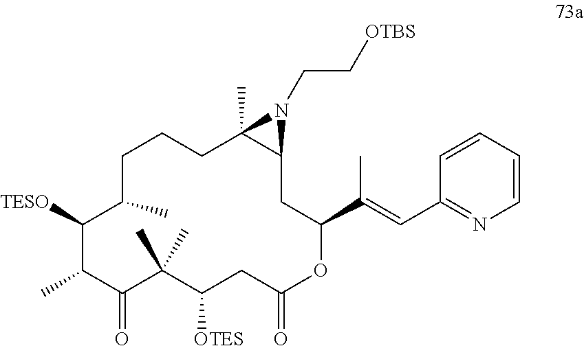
C1([TESO])C(C)C(=O)C(C)(C)C([OTES])CC(=O)OC(C(C)=CC2=NC=CC=C2)CC2C(C)(CCCC1C)N2CC[OTBS]
